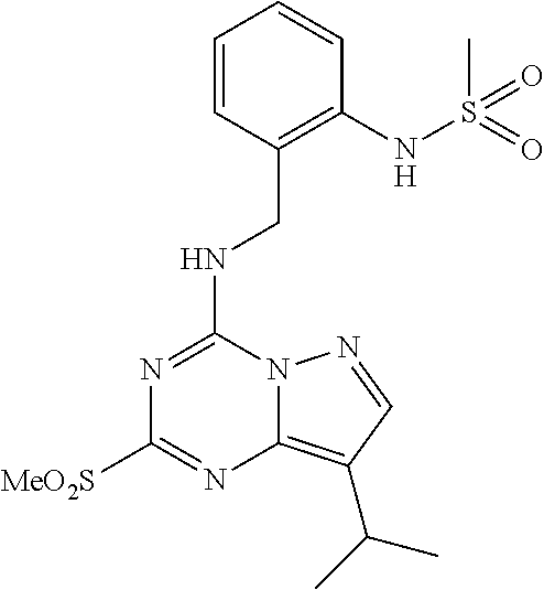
N(C1=NC([MeO2S])=NC2=C(C(C)C)C=NN12)CC1=C(NS(=O)(C)=O)C=CC=C1
